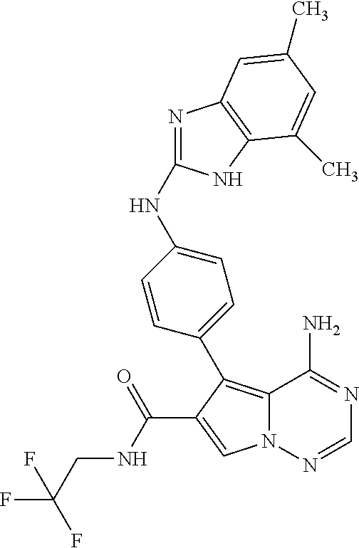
N(C1=NC2=C(N1)C(C)=CC(C)=C2)C1=CC=C(C2=C3N(N=CN=C3N)C=C2C(NCC(F)(F)F)=O)C=C1
